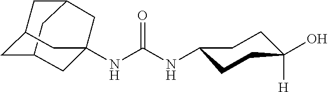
C12CC3CC(C1)CC(NC(NC1CCC([H])(O)CC1)=O)(C3)C2
